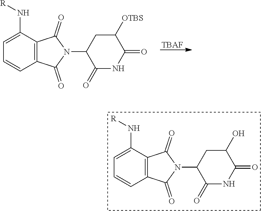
[TBAF].C1=C(N[R])C2=C(C=C1)C(=O)N(C1C(=O)NC(=O)C([OTBS])C1)C2=O.C1=C(N[R])C2=C(C=C1)C(=O)N(C1C(=O)NC(=O)C(O)C1)C2=O
